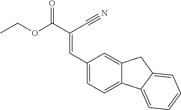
CCOC(C(=CC1=CC=C2C(=C1)CC1=CC=CC=C21)C#N)=O
